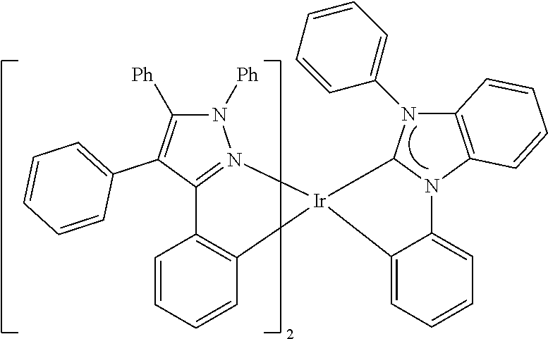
C1=CC=CC2=C1C1=N(N([Ph])C([Ph])=C1C1=CC=CC=C1)[Ir]21C2=CC=CC=C2N2C3=C(N(C4=CC=CC=C4)C12)C=CC=C3
